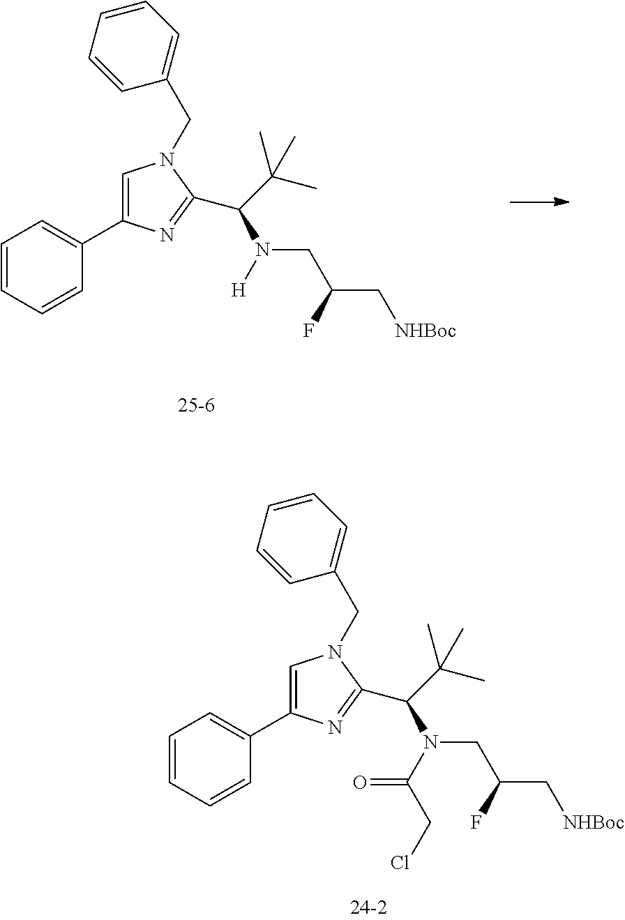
C1=C(C2=CC=CC=C2)N=C(C(C(C)(C)C)N(CC(C[NHBoc])F)[H])N1CC1=CC=CC=C1.C1=C(C2=CC=CC=C2)N=C(C(C(C)(C)C)N(CC(C[NHBoc])F)C(=O)CCl)N1CC1=CC=CC=C1
